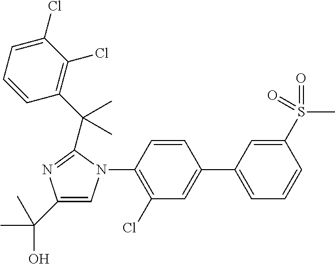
C1(C(C)(O)C)=CN(C2=C(Cl)C=C(C3=CC=CC(S(C)(=O)=O)=C3)C=C2)C(C(C2=C(Cl)C(Cl)=CC=C2)(C)C)=N1
